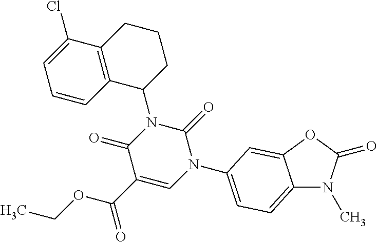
C12=CC=C(N3C(=O)N(C4CCCC5=C4C=CC=C5Cl)C(=O)C(C(=O)OCC)=C3)C=C1OC(=O)N2C
